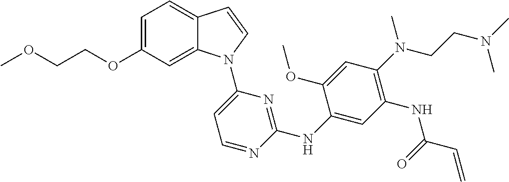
C1=C(NC2=NC(N3C4=CC(OCCOC)=CC=C4C=C3)=CC=N2)C(OC)=CC(N(C)CCN(C)C)=C1NC(C=C)=O
